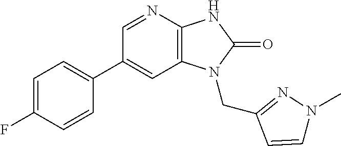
C1(C2=CC=C(F)C=C2)=CC2=C(N=C1)NC(=O)N2CC1=NN(C)C=C1
